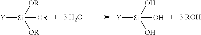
[Y][Si]([OR])([OR])[OR].[Y][Si](O)(O)O
